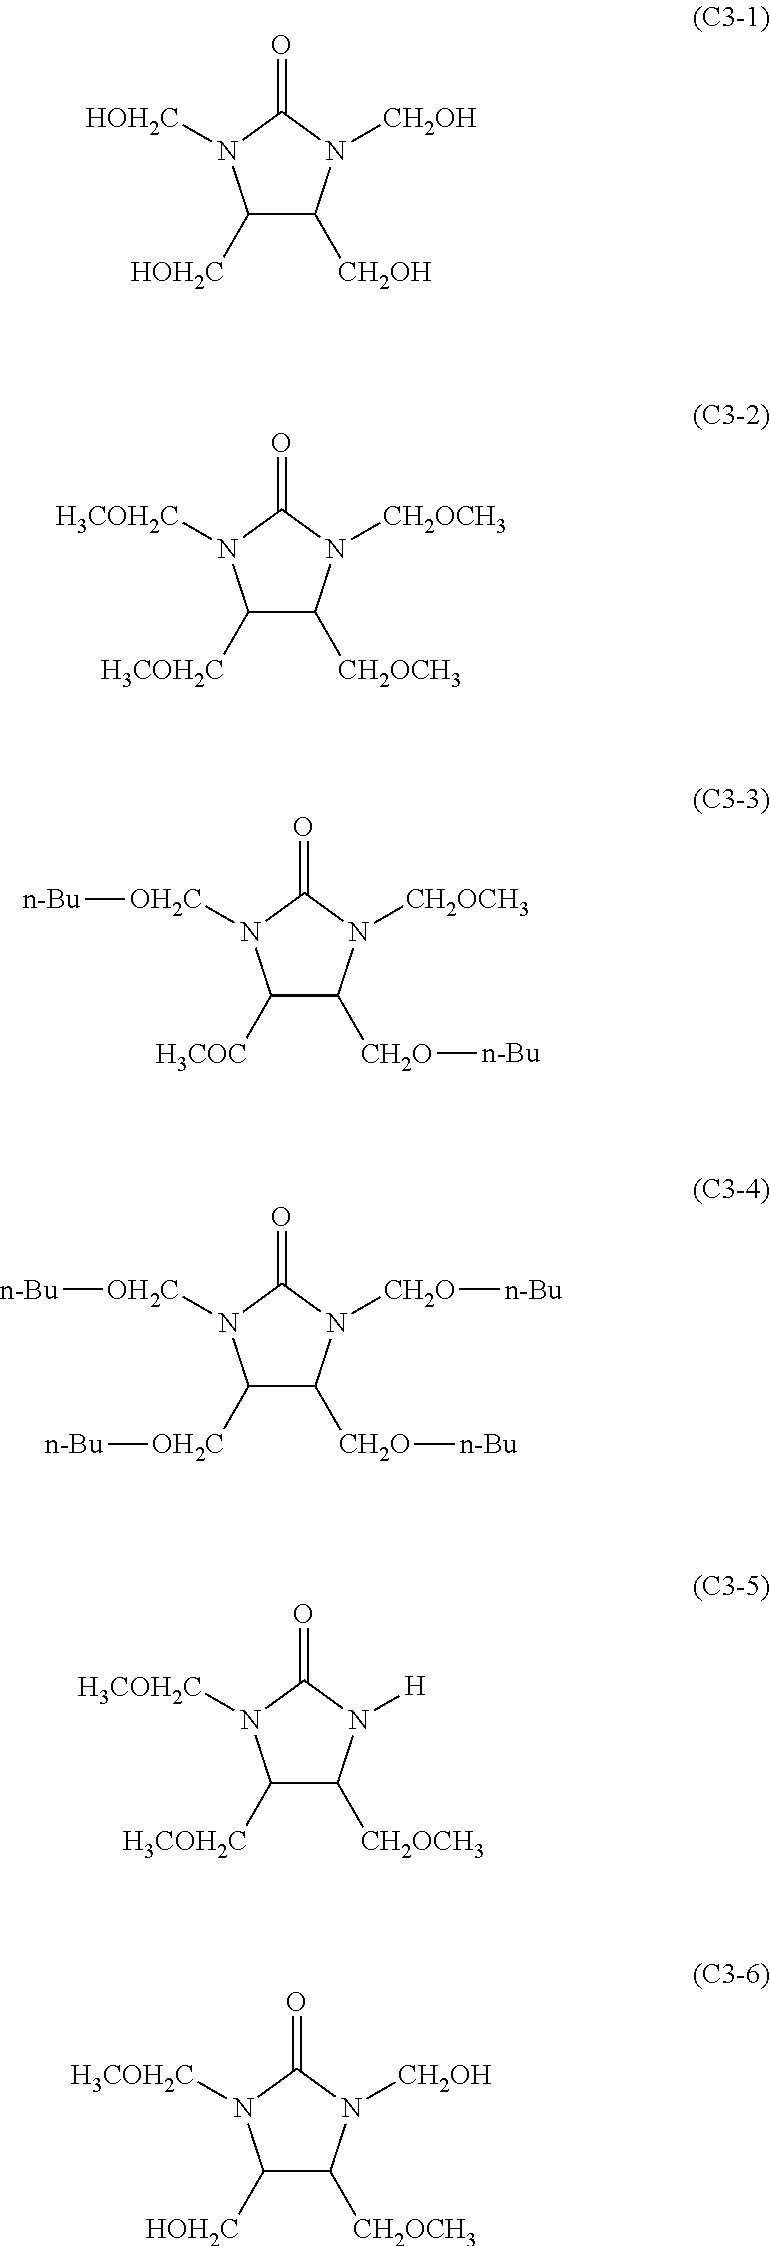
N1([CH2O][n-Bu])C(=O)N([OH2C][n-Bu])C([OH2C][n-Bu])C1[CH2O][n-Bu].N1([CH2OH])C(=O)N([HOH2C])C([HOH2C])C1[CH2OH].N1([CH2OCH3])C(=O)N([H3COH2C])C([H3COH2C])C1[CH2OCH3].N1([CH2OCH3])C(=O)N([OH2C][n-Bu])C([H3COC])C1[CH2O][n-Bu].N1([H])C(=O)N([H3COH2C])C([H3COH2C])C1[CH2OCH3].N1([CH2OH])C(=O)N([H3COH2C])C([HOH2C])C1[CH2OCH3]
